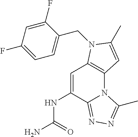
C1=C(NC(N)=O)C2=NN=C(C)N2C2=C1N(CC1=CC=C(F)C=C1F)C(C)=C2
